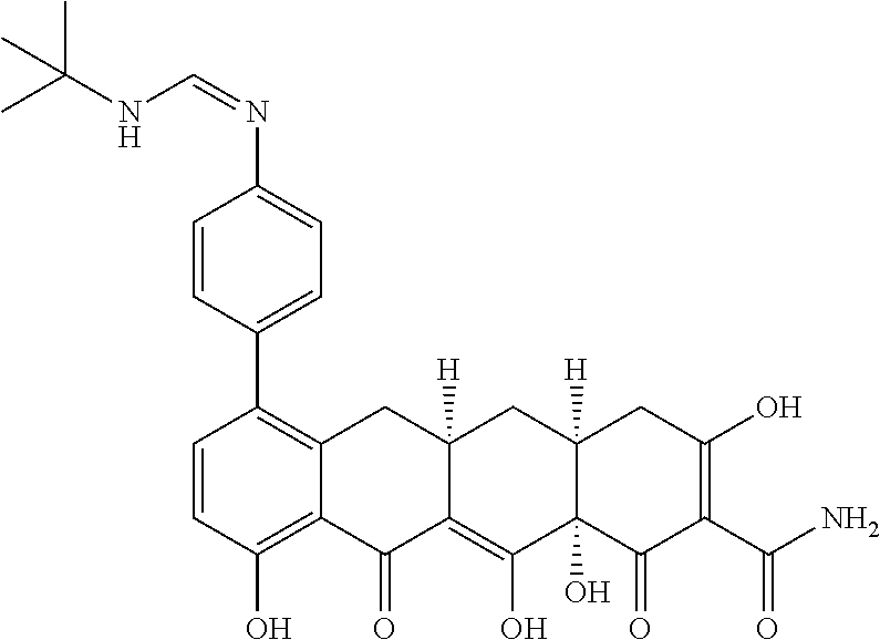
C1=CC(O)=C2C(=C1C1=CC=C(N=CNC(C)(C)C)C=C1)CC1([H])C(=C(O)C3(O)C([H])(C1)CC(O)=C(C(N)=O)C3=O)C2=O
